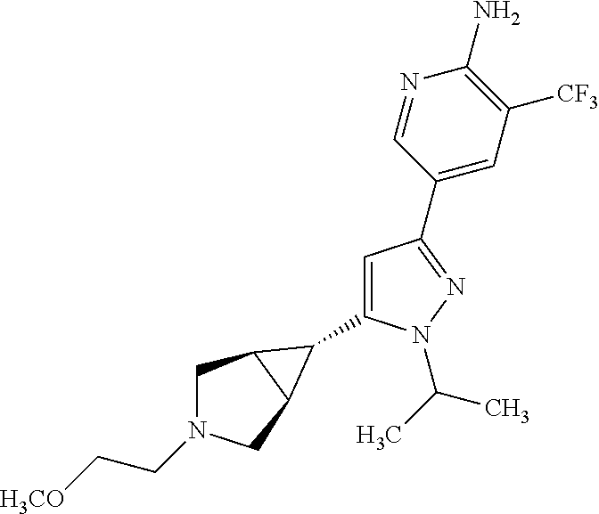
C1(C2=NN(C(C)C)C(C3C4CN(CC[H3CO])CC43)=C2)=CC([CF3])=C(N)N=C1
